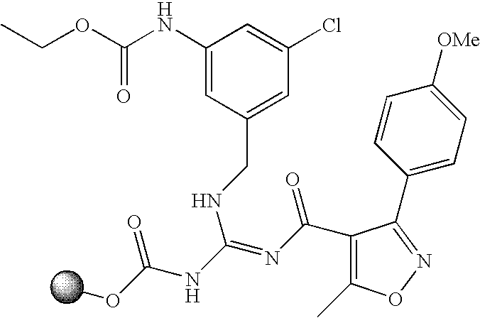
C1(NC(OCC)=O)=CC(CNC(=NC(C2=C(C)ON=C2C2=CC=C([OMe])C=C2)=O)NC(OC)=O)=CC(Cl)=C1
